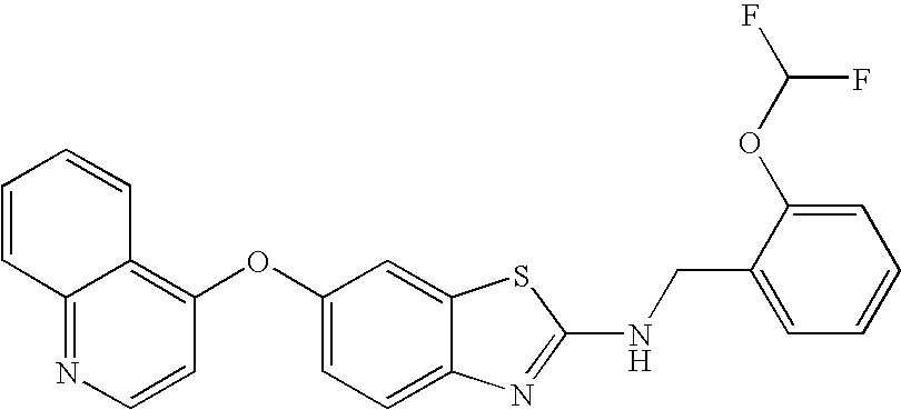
N1=C2C(=C(OC3=CC=C4C(=C3)SC(NCC3=CC=CC=C3OC(F)F)=N4)C=C1)C=CC=C2
